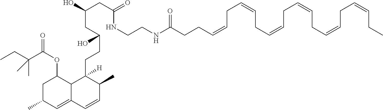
C(C)C(C(OC1CC(C)C=C2C1C([H])(CCC(CC(O)CC(=O)NCCNC(CCC=CCC=CCC=CCC=CCC=CCC=CCC)=O)O)C(C)C=C2)=O)(C)C
